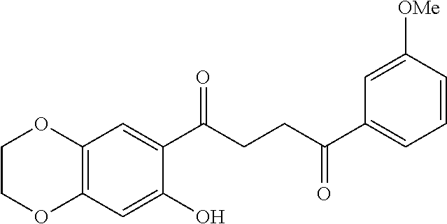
C12=C(C=C(O)C(C(CCC(C3=CC=CC([OMe])=C3)=O)=O)=C1)OCCO2
